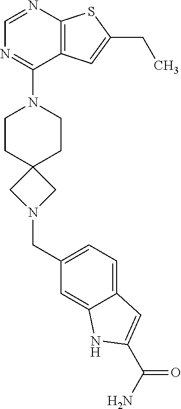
C1=NC2=C(C(N3CCC4(CC3)CN(CC3=CC=C5C(=C3)NC(C(N)=O)=C5)C4)=N1)C=C(CC)S2
